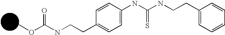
COC(NCCC1=CC=C(NC(NCCC2=CC=CC=C2)=S)C=C1)=O
